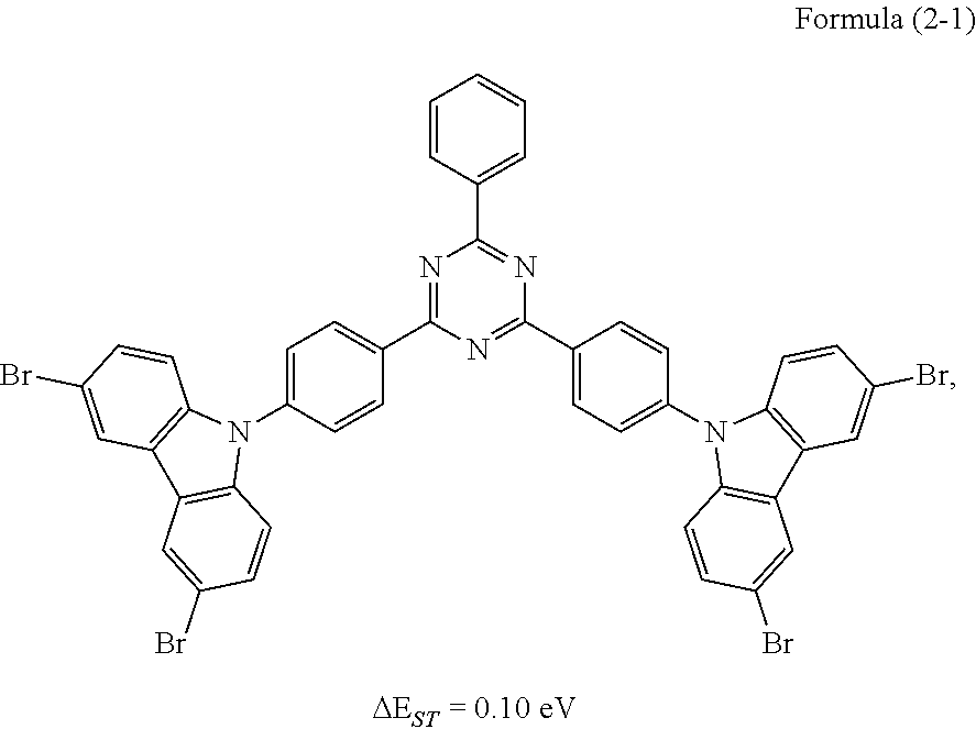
N1=C(C2=CC=C(N3C4=C(C5=C3C=CC(Br)=C5)C=C(Br)C=C4)C=C2)N=C(C2=CC=C(N3C4=C(C5=C3C=CC(Br)=C5)C=C(Br)C=C4)C=C2)N=C1C1=CC=CC=C1
